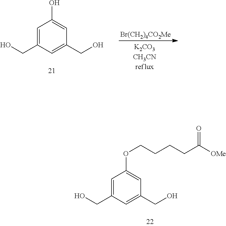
C1=C(CO)C=C(CO)C=C1O.[Br(CH2)4CO2Me].C1=C(CO)C=C(CO)C=C1OCCCCC([OMe])=O
